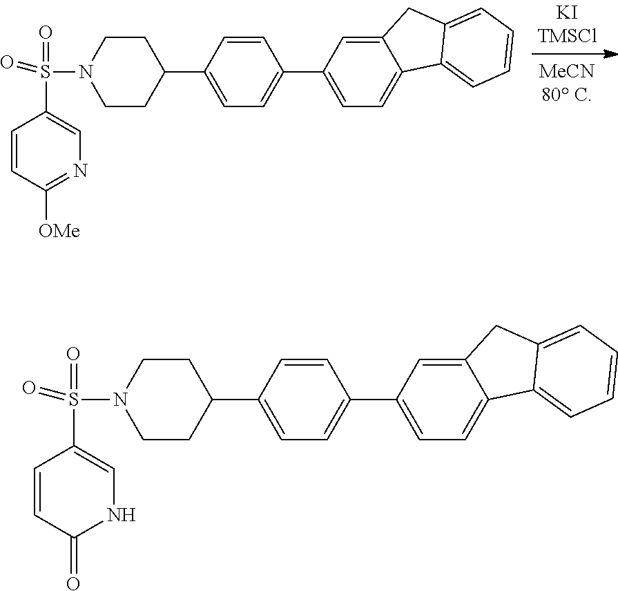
C1=CC(=O)NC=C1S(=O)(=O)N1CCC(C2=CC=C(C3=CC=C4C(=C3)CC3=CC=CC=C43)C=C2)CC1.C1=CC([OMe])=NC=C1S(=O)(=O)N1CCC(C2=CC=C(C3=CC=C4C(=C3)CC3=CC=CC=C43)C=C2)CC1
